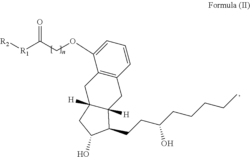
C12=C(C=CC=C1OCC([R1][R2])=O)CC1([H])C([H])(C2)CC(O)C1CCC(CCCCC)O
